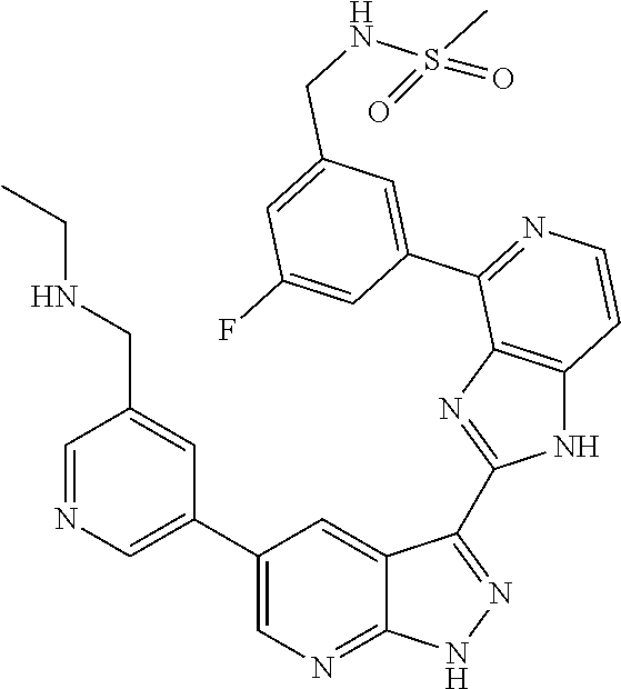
C1=NC=C(C2=CN=C3C(=C2)C(C2=NC4=C(N2)C=CN=C4C2=CC(CNS(C)(=O)=O)=CC(F)=C2)=NN3)C=C1CNCC
